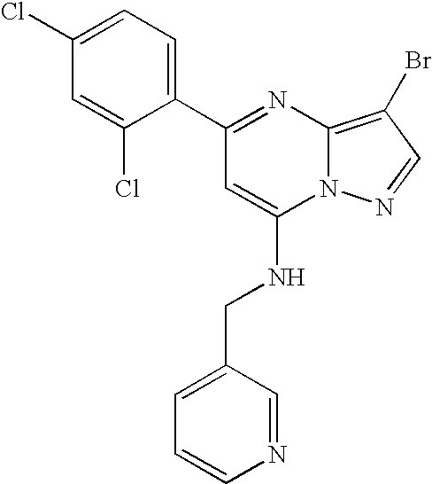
C1(C2=NC3=C(Br)C=NN3C(NCC3=CC=CN=C3)=C2)=CC=C(Cl)C=C1Cl
